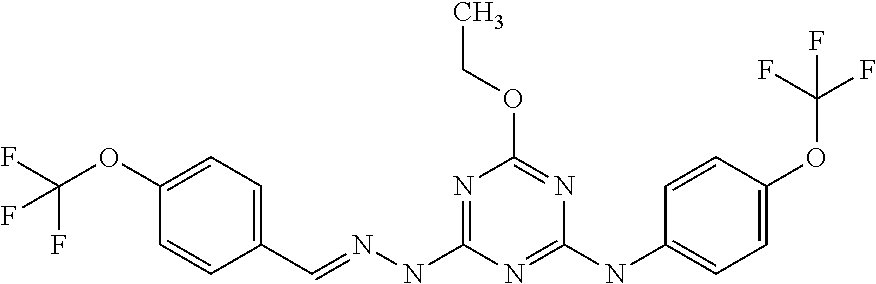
C1(C=NNC2=NC(OCC)=NC(NC3=CC=C(OC(F)(F)F)C=C3)=N2)=CC=C(OC(F)(F)F)C=C1
